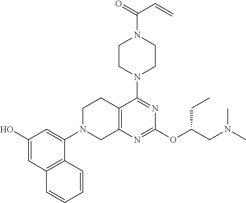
C12=C(N=C(OC(CN(C)C)CC)N=C1N1CCN(C(=O)C=C)CC1)CN(C1=CC(O)=CC3=C1C=CC=C3)CC2
